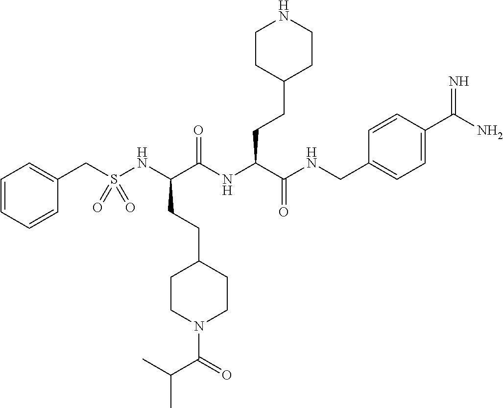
C1=CC=CC(CS(NC(C(NC(C(=O)NCC2=CC=C(C(=N)N)C=C2)CCC2CCNCC2)=O)CCC2CCN(C(=O)C(C)C)CC2)(=O)=O)=C1
